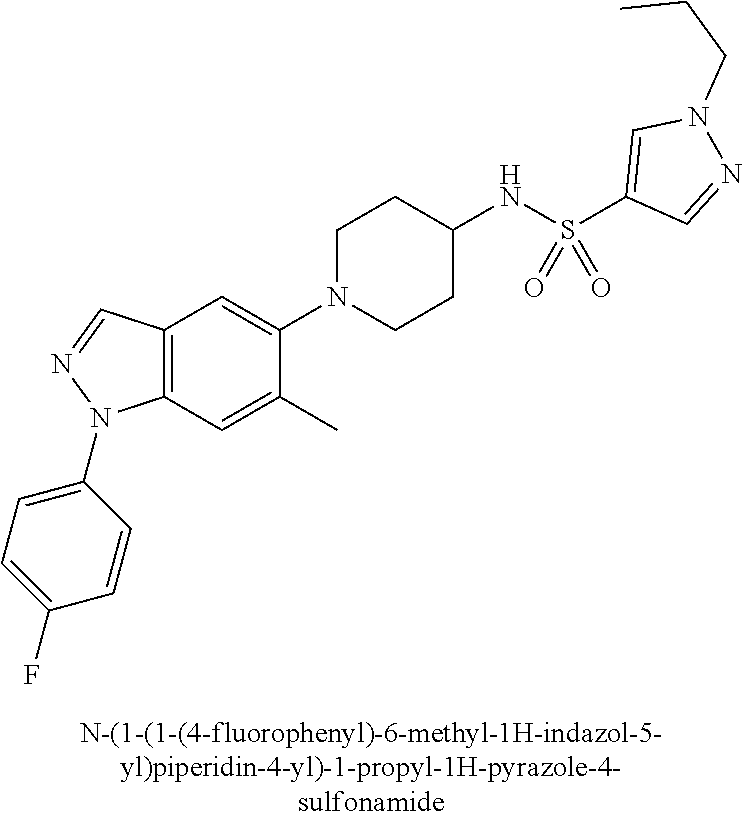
C1N(C2=CC3=C(C=C2C)N(C2=CC=C(F)C=C2)N=C3)CCC(NS(C2=CN(CCC)N=C2)(=O)=O)C1
